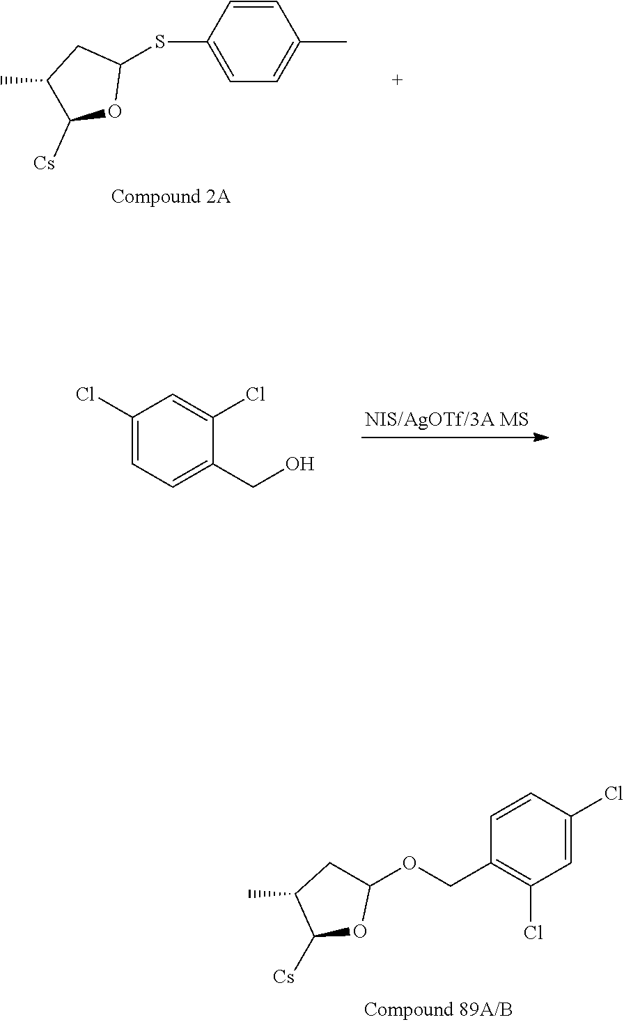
C1=CC(SC2CC(C)C([Cs])O2)=CC=C1C.C1(Cl)=CC=C(CO)C(Cl)=C1.C1=C(Cl)C=CC(COC2CC(C)C([Cs])O2)=C1Cl
